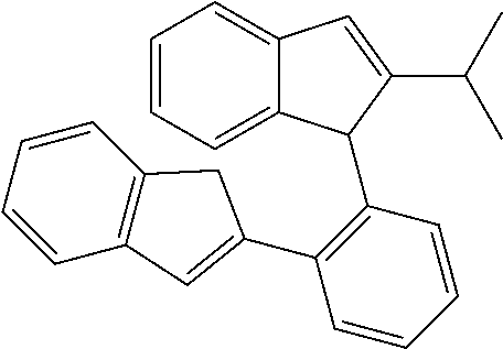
C1=CC=C2C(=C1)C=C(C(C)C)C2C1=C(C2=CC3=C(C=CC=C3)C2)C=CC=C1
